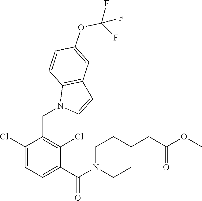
C1(Cl)=CC=C(C(N2CCC(CC(OC)=O)CC2)=O)C(Cl)=C1CN1C=CC2=C1C=CC(OC(F)(F)F)=C2
